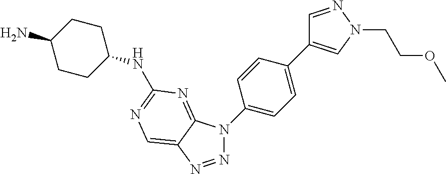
C1(N2C3=NC(NC4CCC(N)CC4)=NC=C3N=N2)=CC=C(C2=CN(CCOC)N=C2)C=C1
